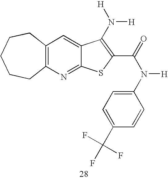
C12=C(N=C3C(=C1)C(N([H])[H])=C(C(=O)N(C1=CC=C(C(F)(F)F)C=C1)[H])S3)CCCCC2
